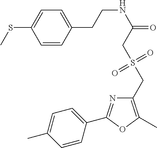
CSC1=CC=C(CCNC(CS(=O)(CC2=C(C)OC(C3=CC=C(C)C=C3)=N2)=O)=O)C=C1
